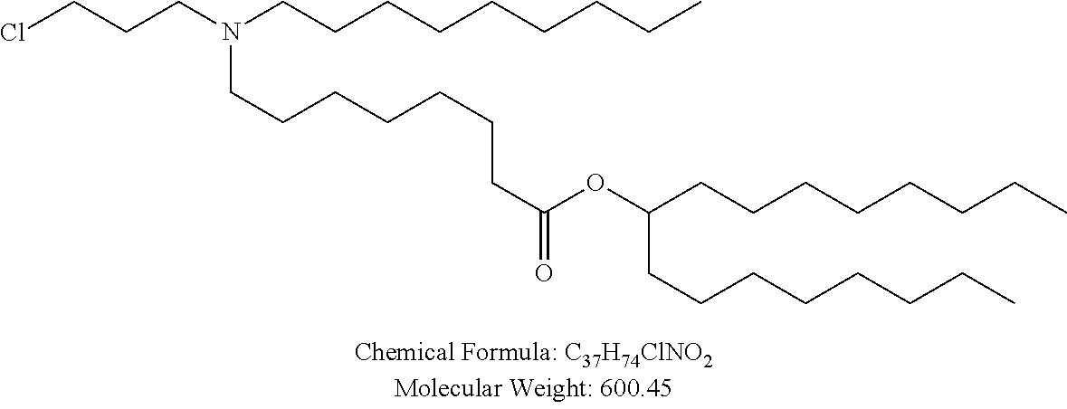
ClCCCN(CCCCCCCCC)CCCCCCCC(=O)OC(CCCCCCCC)CCCCCCCC
